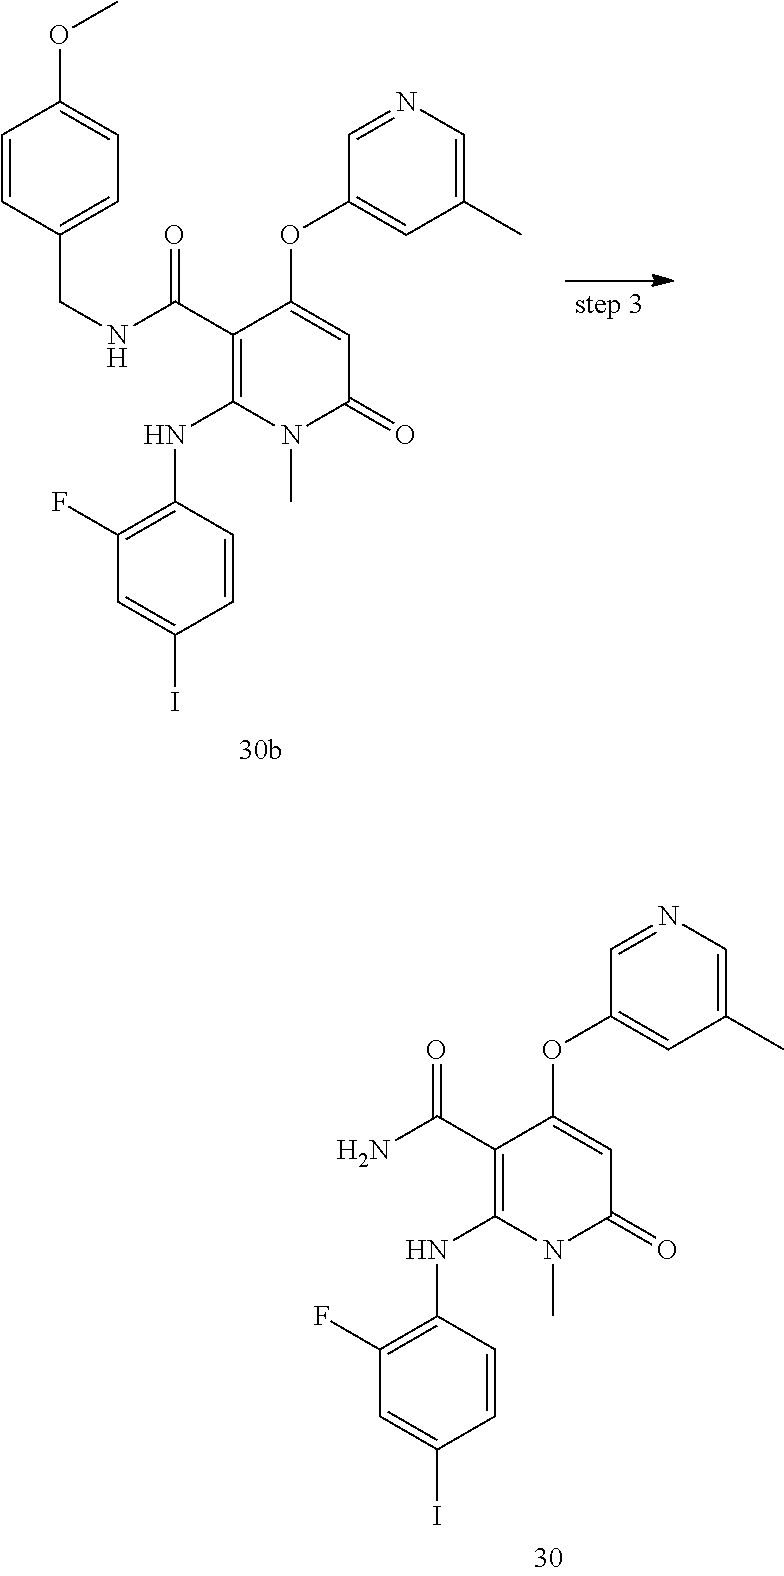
C1(I)=CC(F)=C(NC2=C(C(NCC3=CC=C(OC)C=C3)=O)C(OC3=CC(C)=CN=C3)=CC(=O)N2C)C=C1.C1(I)=CC(F)=C(NC2=C(C(N)=O)C(OC3=CC(C)=CN=C3)=CC(=O)N2C)C=C1
